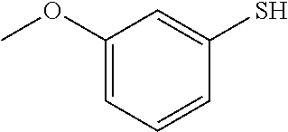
C1(OC)=CC=CC(S)=C1
